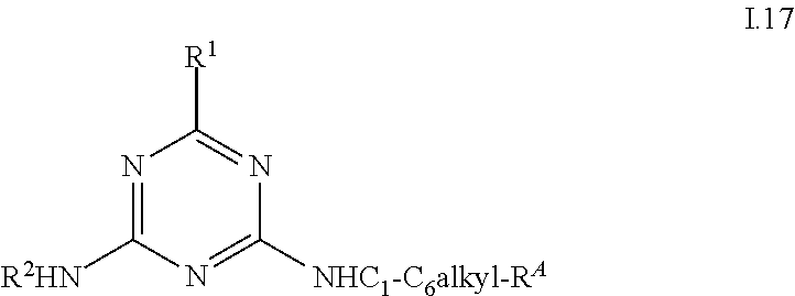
N1=C([R2HN])N=C([NHC1-C6alkyl-RA])N=C1[R1]
